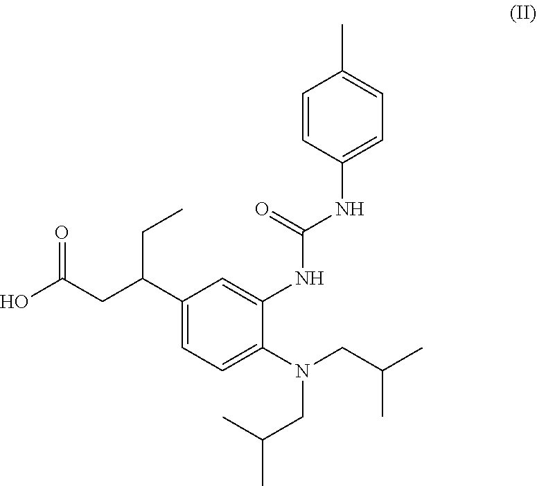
CC(C)CN(C1=CC=C(C(CC(O)=O)CC)C=C1NC(NC1=CC=C(C)C=C1)=O)CC(C)C
